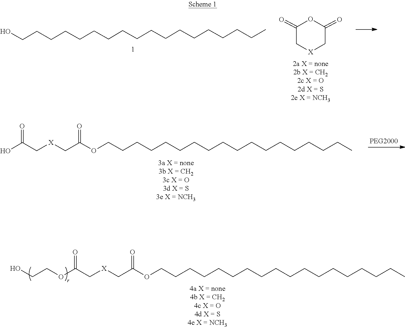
O=C1C[X]CC(=O)O1.C(CCCC)CCCCCCCCCCCCCO.O=C(O)C[X]CC(=O)OCCCCCCCCCCCCCCCCCC.C(CCC)CCCCCCCCCCCCCCOC(C[X]CC(OCCO)=O)=O
